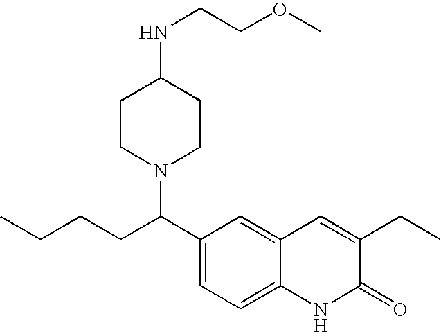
C(C1=CC=C2C(=C1)C=C(CC)C(=O)N2)(N1CCC(NCCOC)CC1)CCCC
